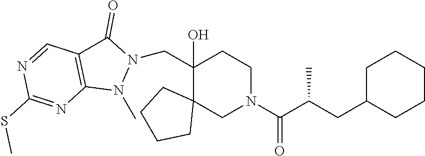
C1(CN2C(=O)C3=C(N2C)N=C(SC)N=C3)(O)C2(CN(C(C(CC3CCCCC3)C)=O)CC1)CCCC2
